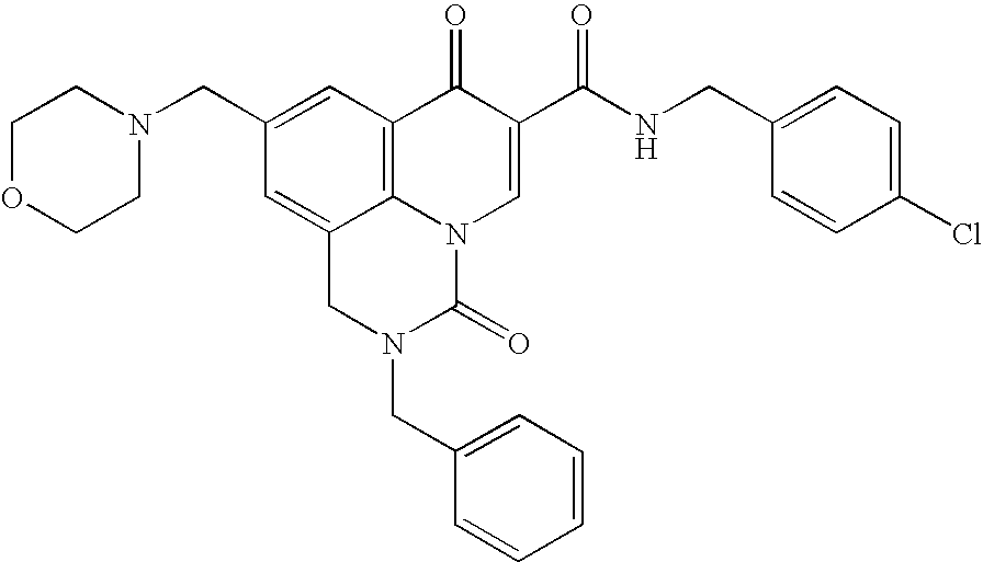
C1OCCN(CC2=CC3=C4C(=C2)CN(CC2=CC=CC=C2)C(=O)N4C=C(C(NCC2=CC=C(Cl)C=C2)=O)C3=O)C1
